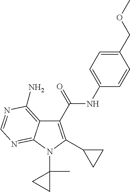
C1(C(NC2=CC=C(COC)C=C2)=O)=C(C2CC2)N(C2(C)CC2)C2=NC=NC(N)=C12
